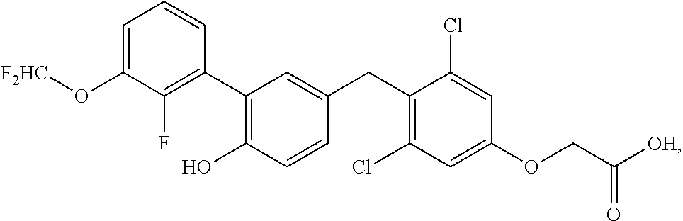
C1(C2=C(O)C=CC(CC3=C(Cl)C=C(OCC([OH])=O)C=C3Cl)=C2)=C(F)C(O[F2HC])=CC=C1
